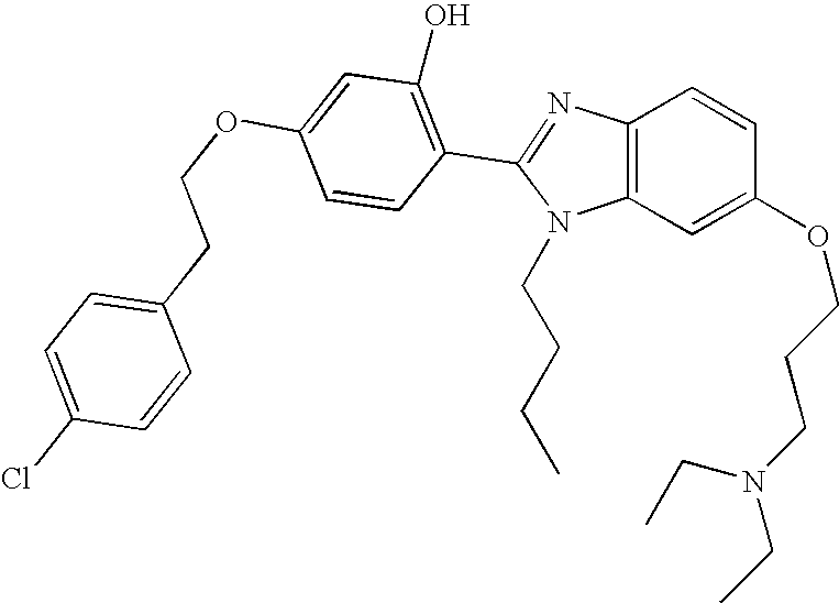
C1(CCOC2=CC(O)=C(C3=NC4=C(N3CCCC)C=C(OCCCN(CC)CC)C=C4)C=C2)=CC=C(Cl)C=C1
